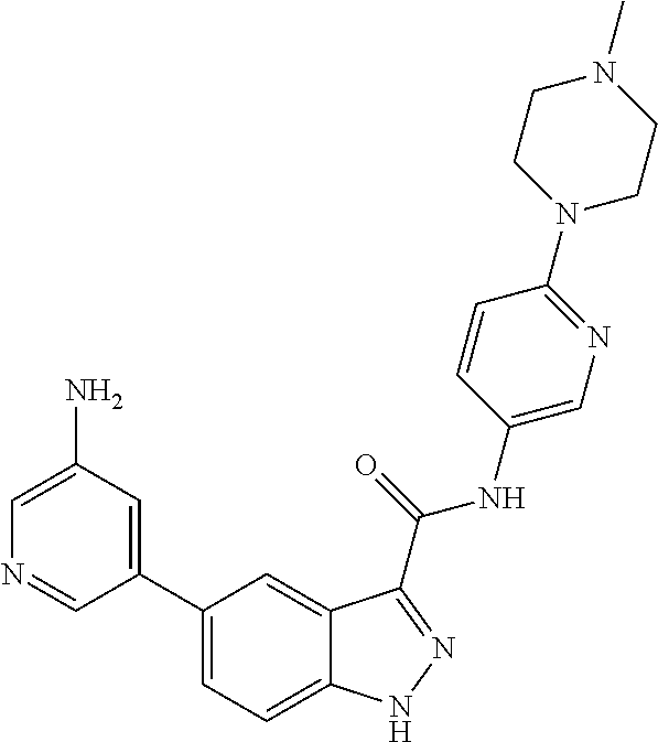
C1(N)=CN=CC(C2=CC=C3C(=C2)C(C(NC2=CN=C(N4CCN(C)CC4)C=C2)=O)=NN3)=C1
